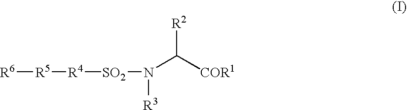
[R6][R5][R4][SO2]N(C([COR1])[R2])[R3]
